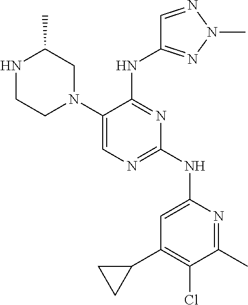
C1(N2CC(C)NCC2)=CN=C(NC2=CC(C3CC3)=C(Cl)C(C)=N2)N=C1NC1=NN(C)N=C1
